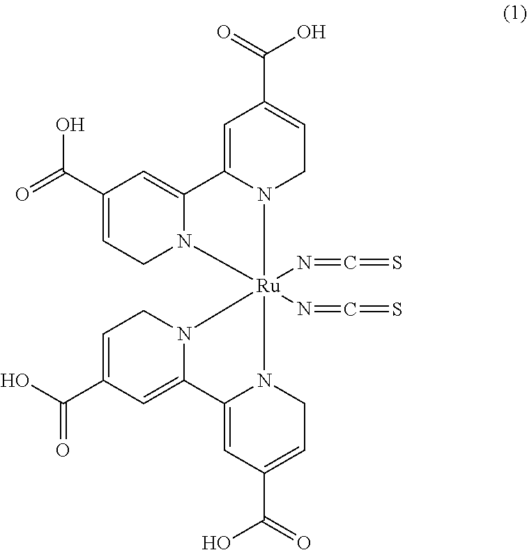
C1(C(=O)O)=CCN2C(=C1)C1=CC(C(=O)O)=CCN1[Ru]21(N=C=S)(N=C=S)N2CC=C(C(O)=O)C=C2C2=CC(C(O)=O)=CCN21
